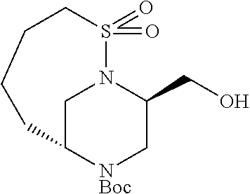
C1C2[NBoc]CC(CO)N1S(=O)(=O)CCCC2
